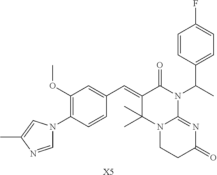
C1=NC(C)=CN1C1=C(OC)C=C(C=C2C(C)(C)N3C(=NC(=O)CC3)N(C(C3=CC=C(F)C=C3)C)C2=O)C=C1.[X5]
